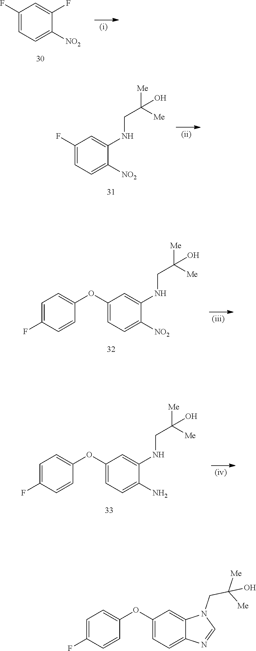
C1(F)=CC=C([NO2])C(F)=C1.C1(F)=CC=C([NO2])C(NCC([Me])([Me])O)=C1.C1=C(F)C=CC(OC2=CC=C([NO2])C(NCC([Me])([Me])O)=C2)=C1.C1=C(F)C=CC(OC2=CC=C(N)C(NCC([Me])([Me])O)=C2)=C1.C1=C(F)C=CC(OC2=CC=C3C(=C2)N(CC([Me])([Me])O)C=N3)=C1
